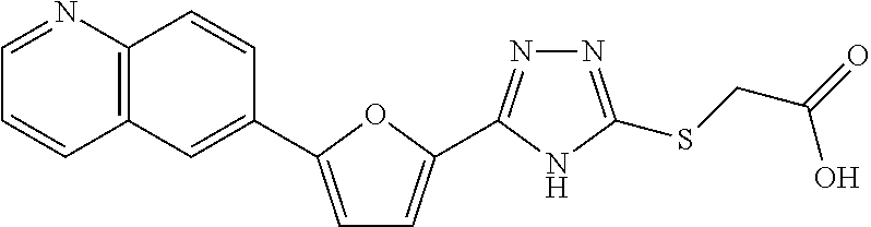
C1=C(C2=CC3=C(C=C2)N=CC=C3)OC(C2=NN=C(SCC(=O)O)N2)=C1
